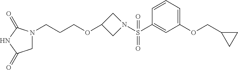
C1=CC=C(OCC2CC2)C=C1S(=O)(N1CC(OCCCN2CC(=O)NC2=O)C1)=O
